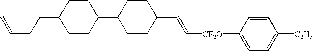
C([CF2O]C1=CC=C([C2H5])C=C1)=CC1CCC(C2CCC(CCC=C)CC2)CC1
